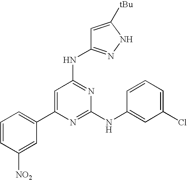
N(C1=NC(NC2=CC(Cl)=CC=C2)=NC(C2=CC=CC([NO2])=C2)=C1)C1=NNC([tBu])=C1
